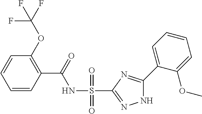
C1=CC(C(=O)NS(C2=NNC(C3=CC=CC=C3OC)=N2)(=O)=O)=C(OC(F)(F)F)C=C1
